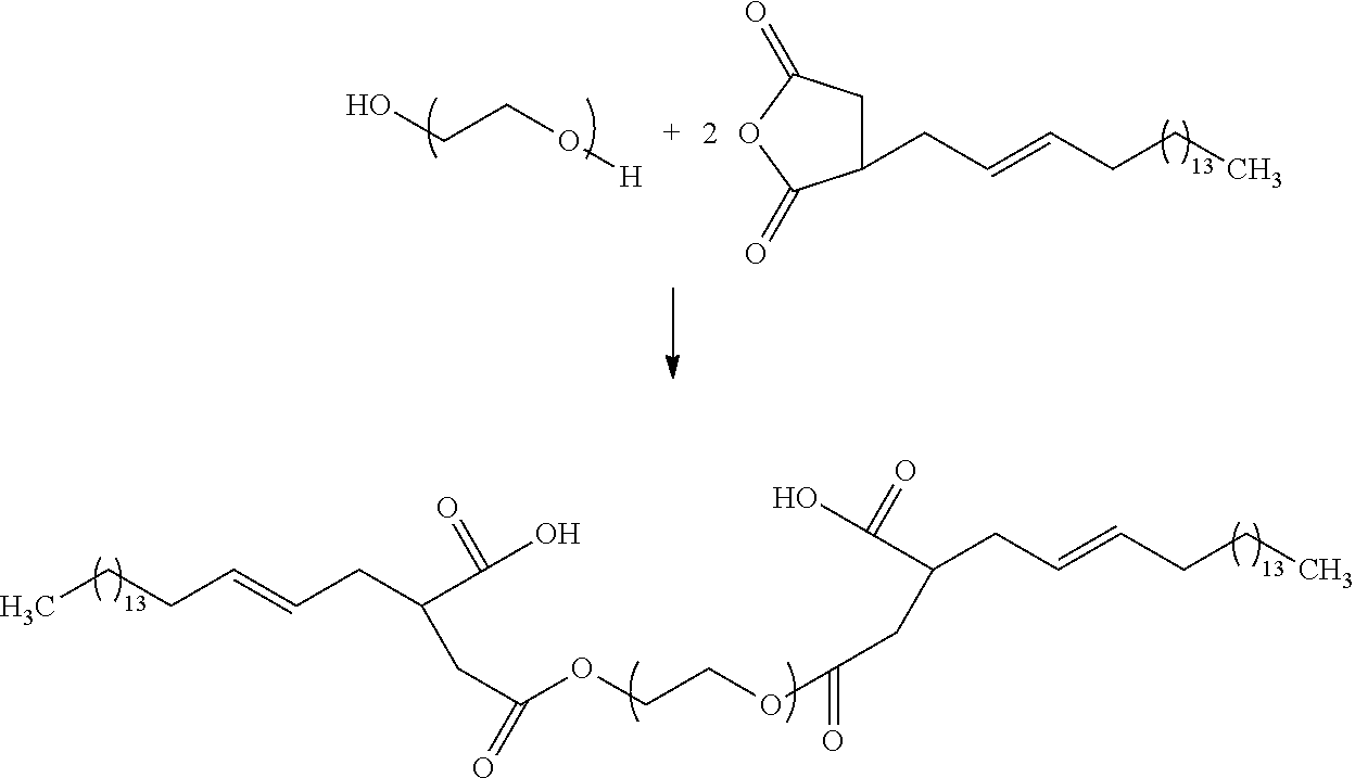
C1(CC=CCCC)CC(=O)OC1=O.C(O)CO[H].C(CC=CCCC)(C(O)=O)CC(=O)OCCOC(CC(C(O)=O)CC=CCCC)=O
